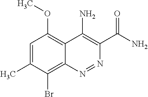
N1=NC2=C(Br)C(C)=CC(OC)=C2C(N)=C1C(N)=O
